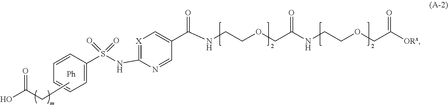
C1(NS(C2=CC=CC=C2)(=O)=O)=[X]C=C(C(NCCOCC(NCCOCC([ORx])=O)=O)=O)C=N1.OC(CC)=O
